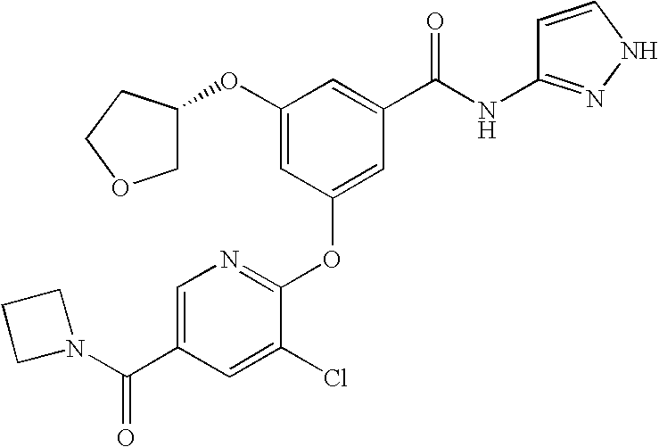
O(C1=CC(OC2=NC=C(C(N3CCC3)=O)C=C2Cl)=CC(C(NC2=NNC=C2)=O)=C1)C1COCC1
